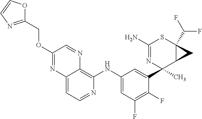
C12=CC=NC(NC3=CC(F)=C(F)C(C4(C)N=C(N)SC5(C(F)F)C4C5)=C3)=C1N=CC(OCC1=NC=CO1)=N2
